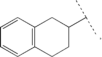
C1=CC2=C(C=C1)CC(C(C)C)CC2
